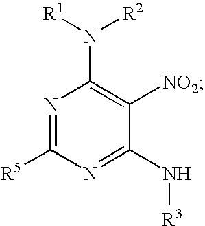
N1=C([R5])N=C(N[R3])C([NO2])=C1N([R1])[R2]
